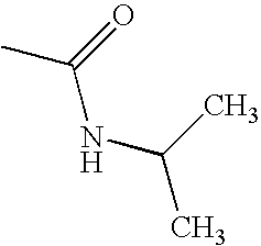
CC(=O)NC(C)C
